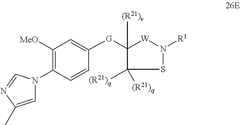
S1N([R1])[W]C([G]C2=CC([MeO])=C(N3C=C(C)N=C3)C=C2)([(R21)v])C1([(R21)q])[(R21)q]
